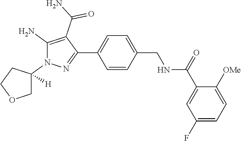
C1(C(=O)NCC2=CC=C(C3=NN(C4([H])COCC4)C(N)=C3C(N)=O)C=C2)=CC(F)=CC=C1[OMe]
